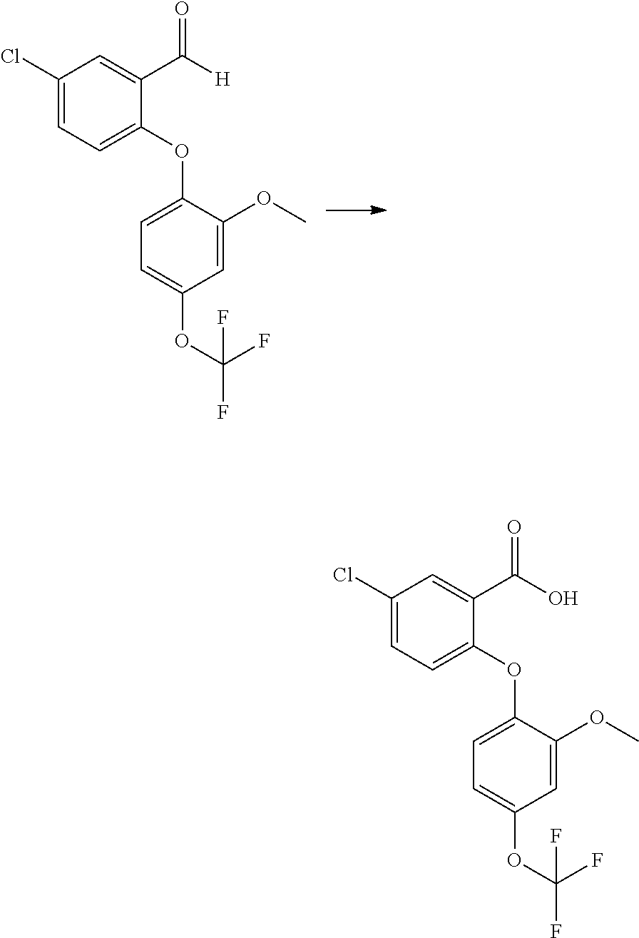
C1(Cl)=CC=C(OC2=CC=C(OC(F)(F)F)C=C2OC)C(C([H])=O)=C1.C1(Cl)=CC=C(OC2=CC=C(OC(F)(F)F)C=C2OC)C(C(O)=O)=C1
